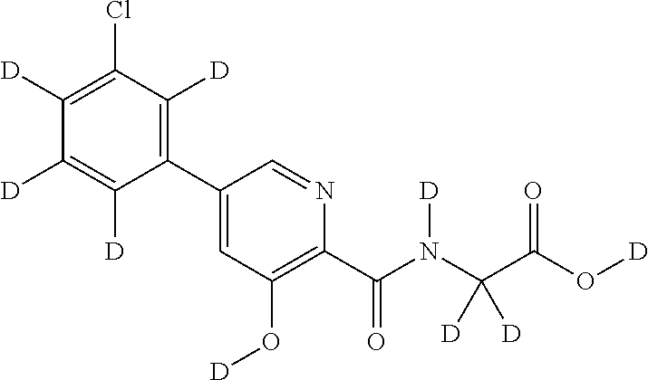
C1(C2=C([D])C(Cl)=C([D])C([D])=C2[D])=CC(O[D])=C(C(N(C(C(O[D])=O)([D])[D])[D])=O)N=C1
